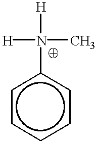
c1ccccc1N([H])(C)[H]
